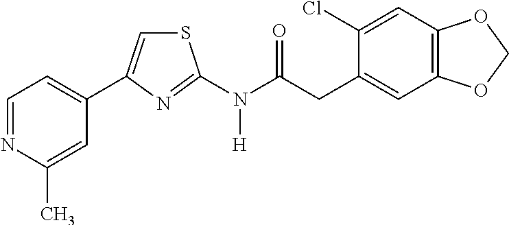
C1=NC(C)=CC(C2=CSC(N(C(CC3=CC4=C(C=C3Cl)OCO4)=O)[H])=N2)=C1
